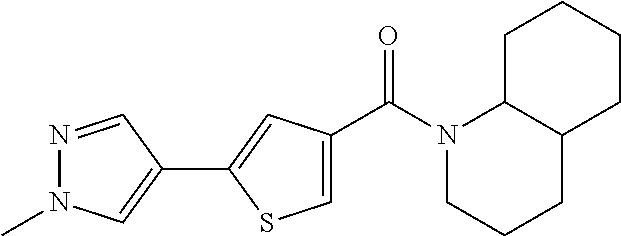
N1(C(=O)C2=CSC(C3=CN(C)N=C3)=C2)CCCC2C1CCCC2
